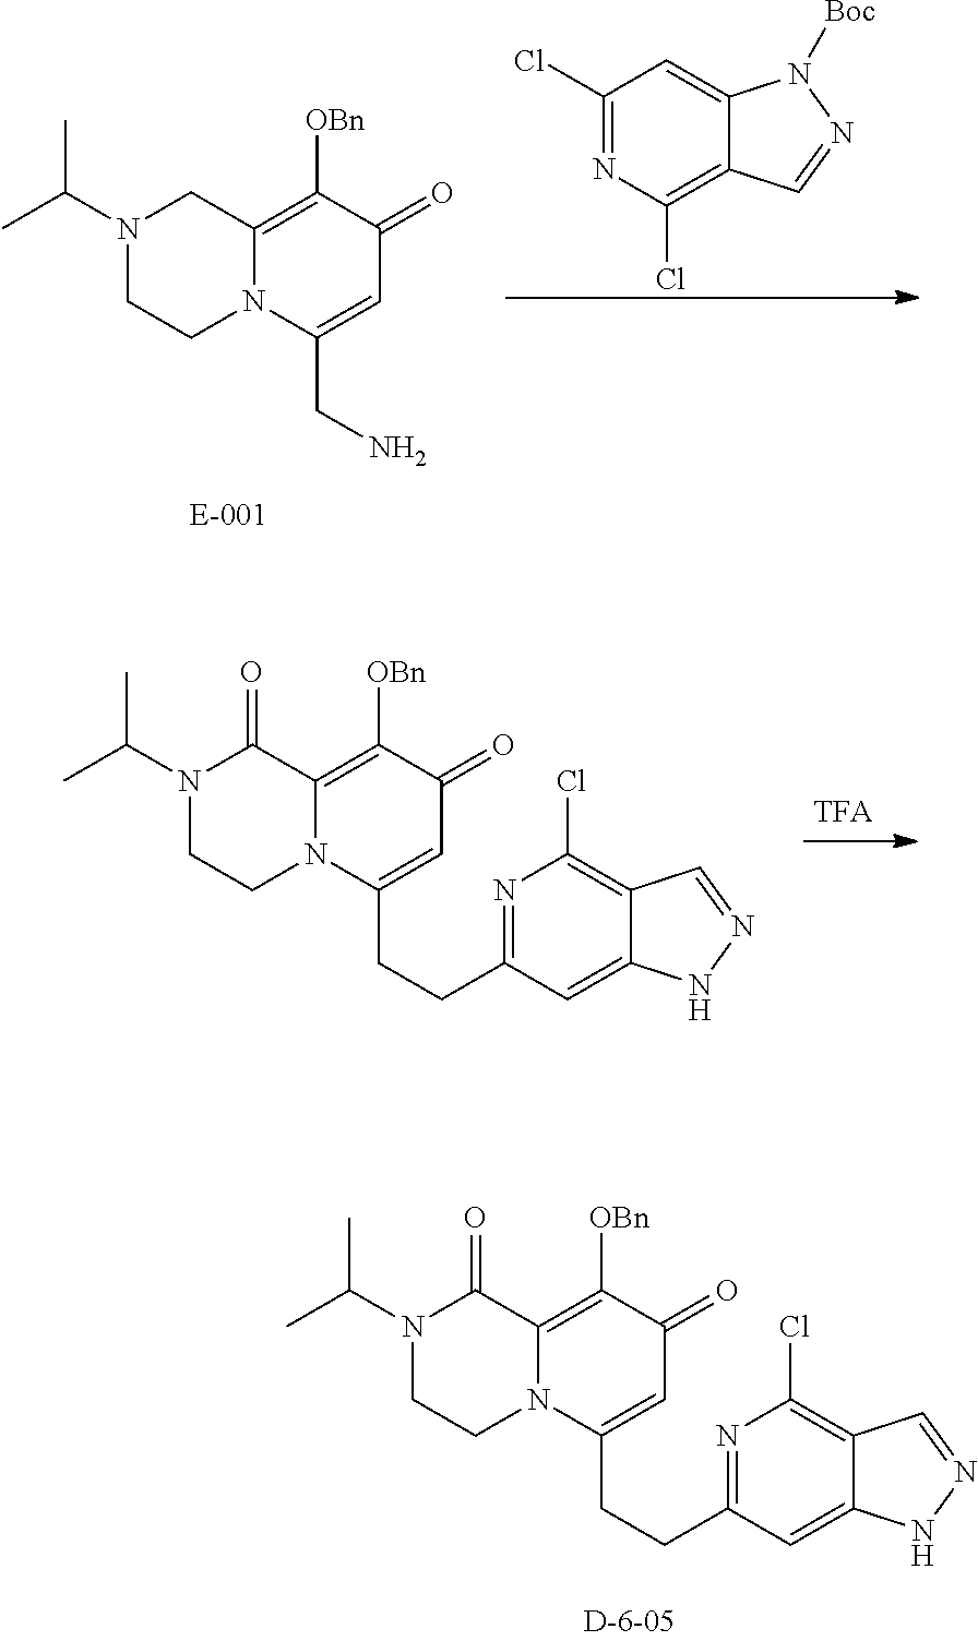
N1(C(C)C)CCN2C(=C([OBn])C(=O)C=C2CN)C1.C1(Cl)=NC(Cl)=C2C(=C1)N([Boc])N=C2.N1(C(C)C)CCN2C(=C([OBn])C(=O)C=C2CCC2=NC(Cl)=C3C(=C2)NN=C3)C1=O.N1(C(C)C)CCN2C(=C([OBn])C(=O)C=C2CCC2=NC(Cl)=C3C(=C2)NN=C3)C1=O
